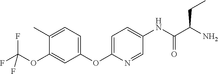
C1(C)=CC=C(OC2=CC=C(NC(=O)C(CC)N)C=N2)C=C1OC(F)(F)F
